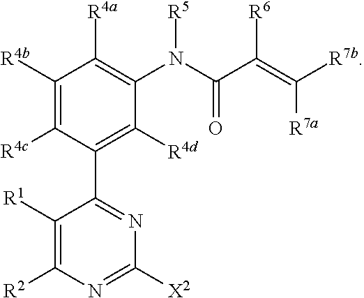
C1([R4b])=C([R4c])C(C2=NC([X2])=NC([R2])=C2[R1])=C([R4d])C(N([R5])C(C(=C([R7b])[R7a])[R6])=O)=C1[R4a]
